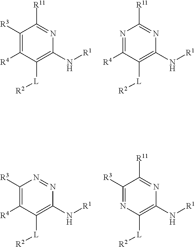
C1([R3])=C([R4])C([L][R2])=C(N[R1])N=C1[R11].N1=C([R4])C([L][R2])=C(N[R1])N=C1[R11].C1([R3])=C([R4])C([L][R2])=C(N[R1])N=N1.C1([R3])=NC([L][R2])=C(N[R1])N=C1[R11]
